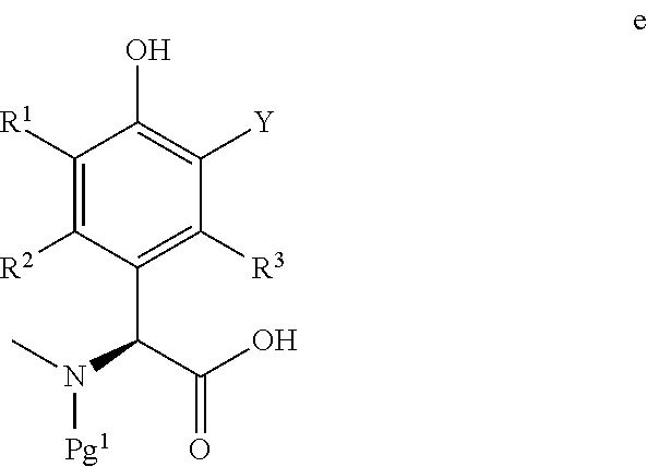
N(C)([Pg1])C(C1=C([R3])C([Y])=C(O)C([R1])=C1[R2])C(O)=O
